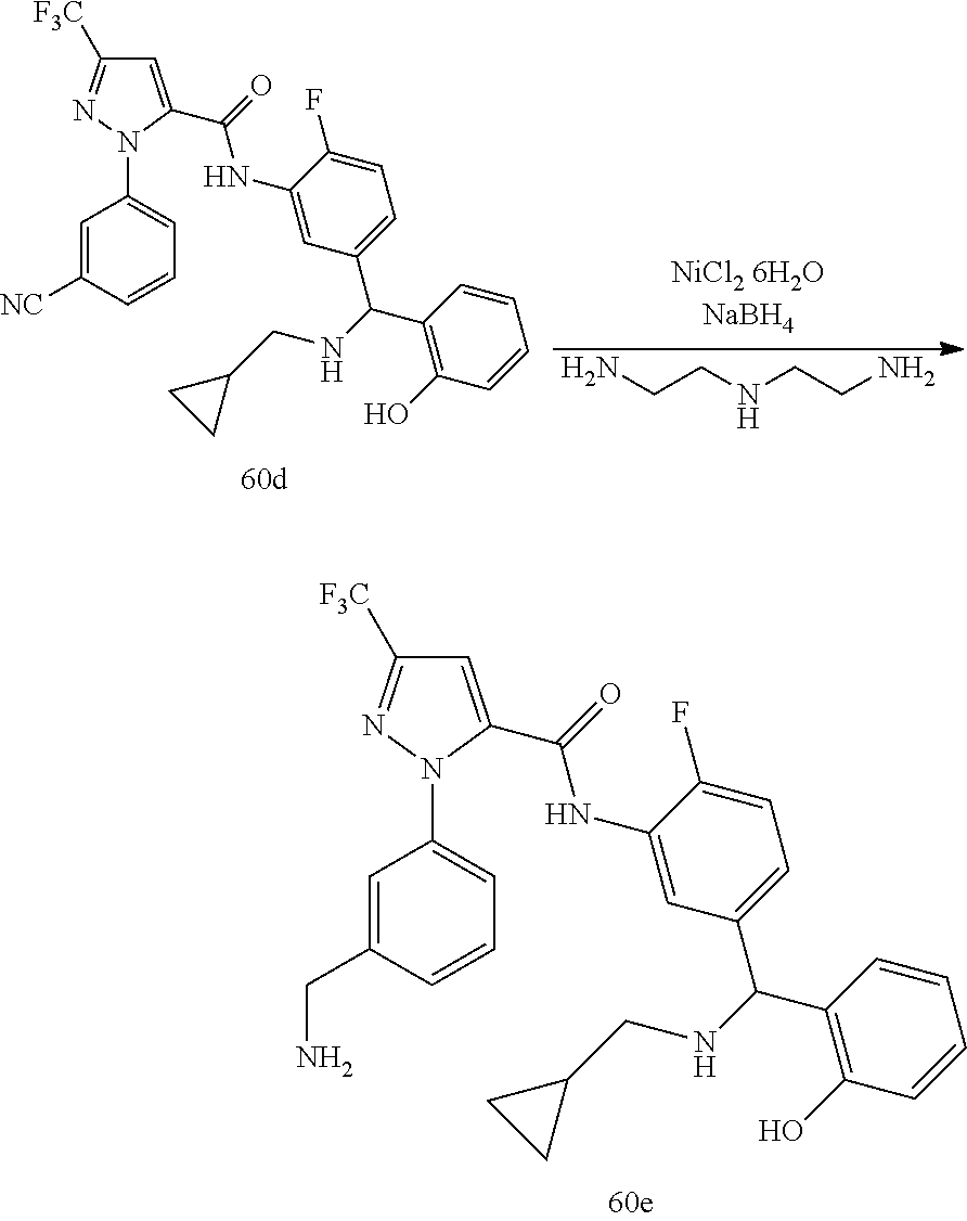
C1=C(C(NC2=CC(C(C3=C(O)C=CC=C3)NCC3CC3)=CC=C2F)=O)N(C2=CC=CC(CN)=C2)N=C1[F3C].C1=C(C(NC2=CC(C(C3=C(O)C=CC=C3)NCC3CC3)=CC=C2F)=O)N(C2=CC=CC([NC])=C2)N=C1[F3C].NCCNCCN
